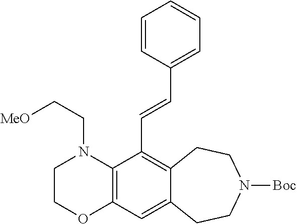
C12=C(N(CC[MeO])CCO1)C(C=CC1=CC=CC=C1)=C1C(=C2)CCN([Boc])CC1
